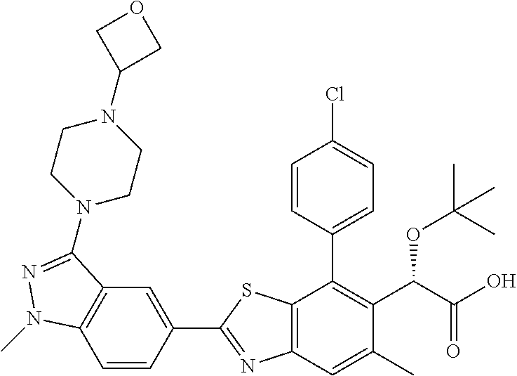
C1=CC(C2=NC3=C(S2)C(C2=CC=C(Cl)C=C2)=C(C(C(O)=O)OC(C)(C)C)C(C)=C3)=CC2=C1N(C)N=C2N1CCN(C2COC2)CC1
